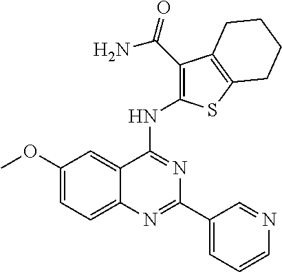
C1(OC)=CC=C2C(=C1)C(NC1=C(C(N)=O)C3=C(S1)CCCC3)=NC(C1=CC=CN=C1)=N2
